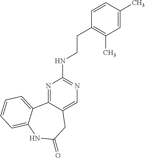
N1=C2C(=CN=C1NCCC1=C(C)C=C(C)C=C1)CC(=O)NC1=CC=CC=C21
